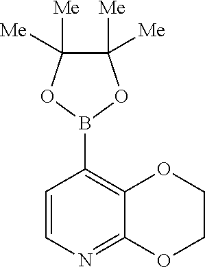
C1([Me])([Me])C([Me])([Me])OB(C2=C3C(=NC=C2)OCCO3)O1
